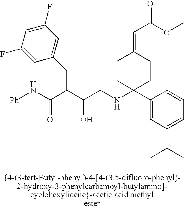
C1(C2(NCC(C(C(N[Ph])=O)CC3=CC(F)=CC(F)=C3)O)CCC(=CC(=O)OC)CC2)=CC(C(C)(C)C)=CC=C1
